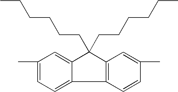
C1(C)=CC=C2C(=C1)C(CCCCCC)(CCCCCC)C1=C2C=CC(C)=C1
